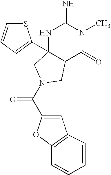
C(=O)(N1CC2(C3=CC=CS3)NC(=N)N(C)C(=O)C2C1)C1=CC2=C(O1)C=CC=C2
